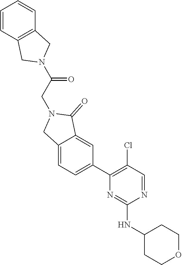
N1=CC(Cl)=C(C2=CC=C3C(=C2)C(=O)N(CC(=O)N2CC4=C(C2)C=CC=C4)C3)N=C1NC1CCOCC1
